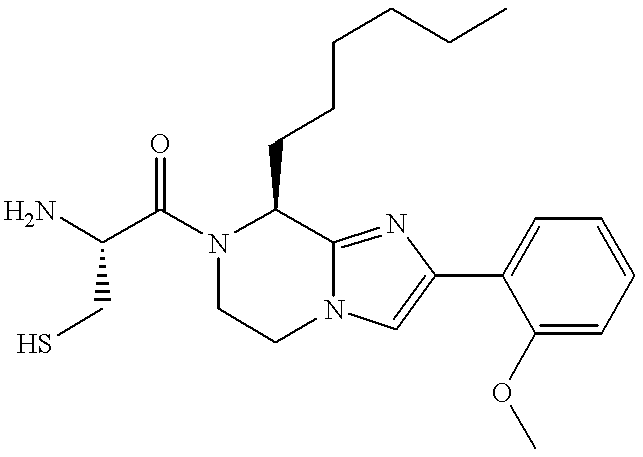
NC(C(N1C(CCCCCC)C2=NC(C3=CC=CC=C3OC)=CN2CC1)=O)CS
